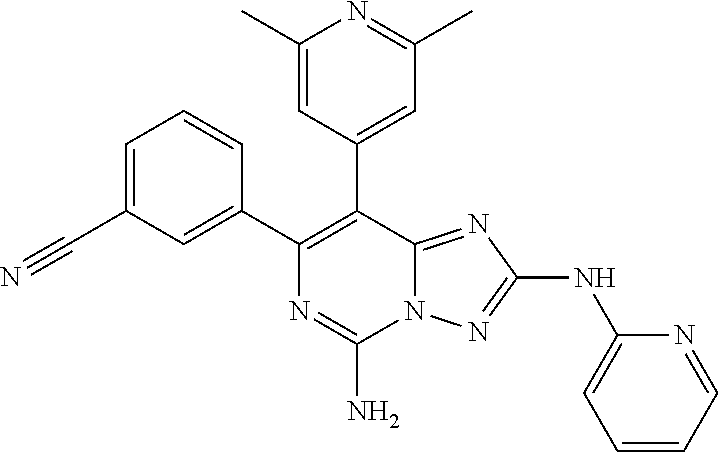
C1=C(C#N)C=C(C2=C(C3=CC(C)=NC(C)=C3)C3=NC(NC4=CC=CC=N4)=NN3C(N)=N2)C=C1
